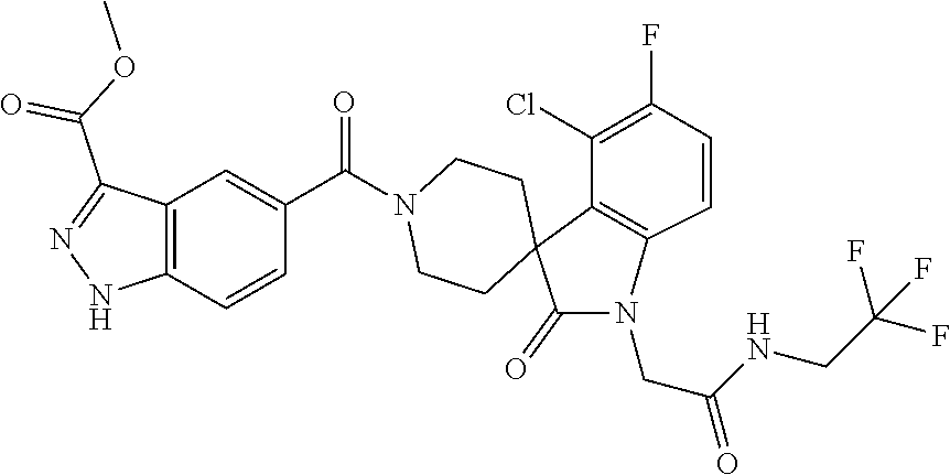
C12=C(C=CC(C(=O)N3CCC4(C(=O)N(CC(NCC(F)(F)F)=O)C5=C4C(Cl)=C(F)C=C5)CC3)=C1)NN=C2C(OC)=O
